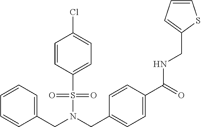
C(N(CC1=CC=C(C(=O)NCC2=CC=CS2)C=C1)S(=O)(=O)C1=CC=C(Cl)C=C1)C1=CC=CC=C1
